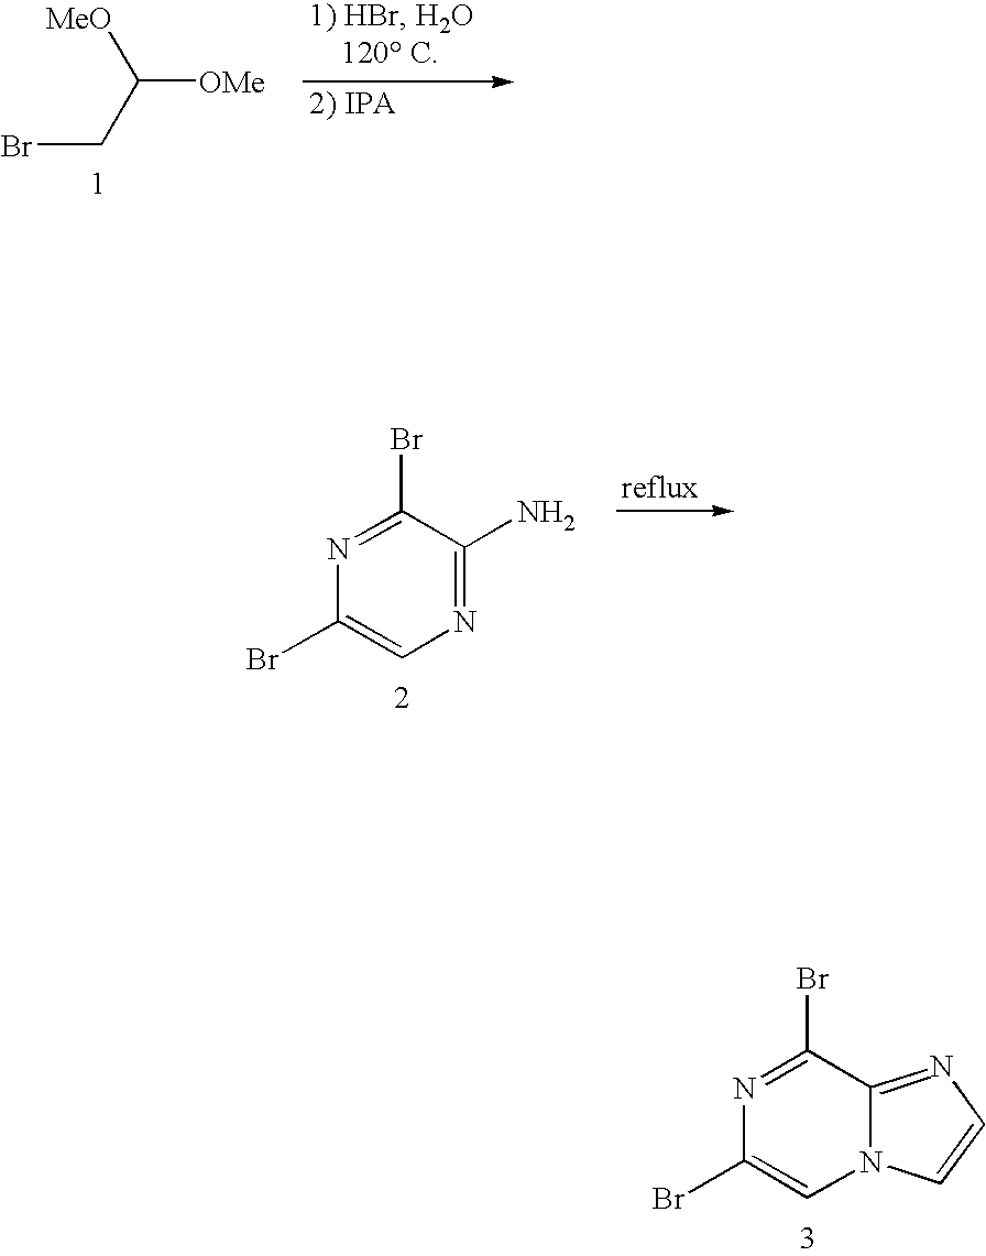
C([OMe])([MeO])CBr.N1=C(N)C(Br)=NC(Br)=C1.N12C(=NC=C1)C(Br)=NC(Br)=C2
